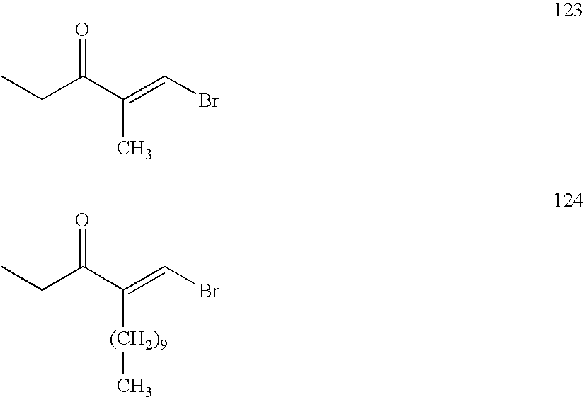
C(C(C(=CBr)C)=O)C.C(C(C(=CBr)[(CH2)9]C)=O)C
